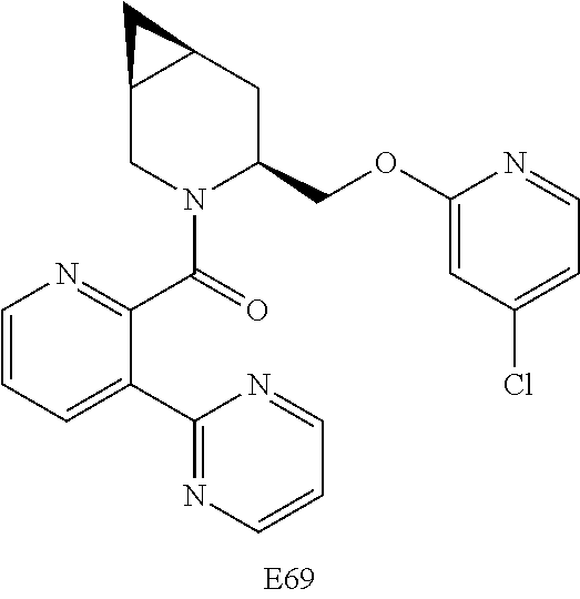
C1=CC=C(C2=NC=CC=N2)C(C(=O)N2C(COC3=CC(Cl)=CC=N3)CC3C(C2)C3)=N1
